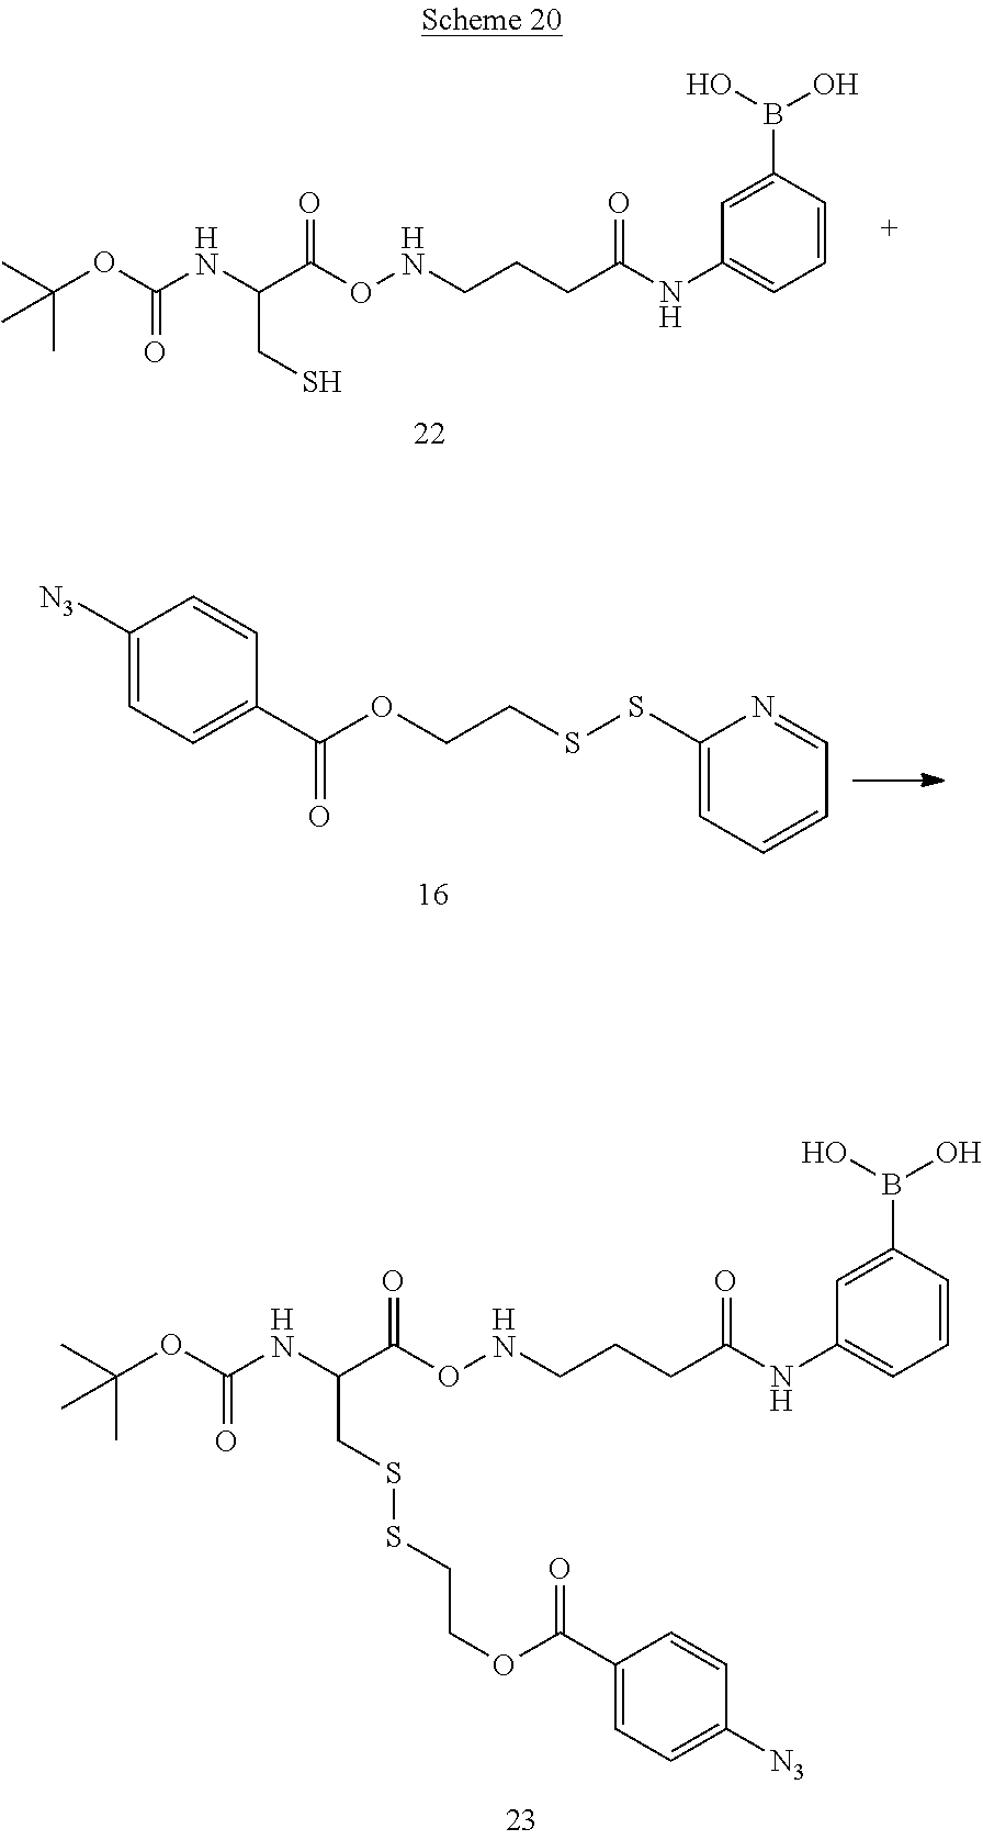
CC(OC(NC(C(ONCCCC(NC1=CC=CC(B(O)O)=C1)=O)=O)CSSCCOC(=O)C1=CC=C([N3])C=C1)=O)(C)C.CC(OC(NC(C(ONCCCC(NC1=CC=CC(B(O)O)=C1)=O)=O)CS)=O)(C)C.C1([N3])=CC=C(C(OCCSSC2=CC=CC=N2)=O)C=C1
